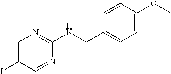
C1=CC(OC)=CC=C1CNC1=NC=C(I)C=N1
